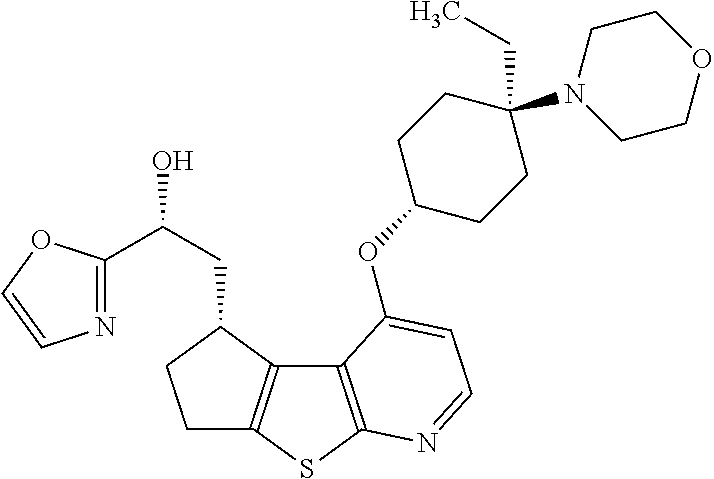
C1C2=C(C(CC(C3=NC=CO3)O)C1)C1=C(S2)N=CC=C1OC1CCC(N2CCOCC2)(CC)CC1
